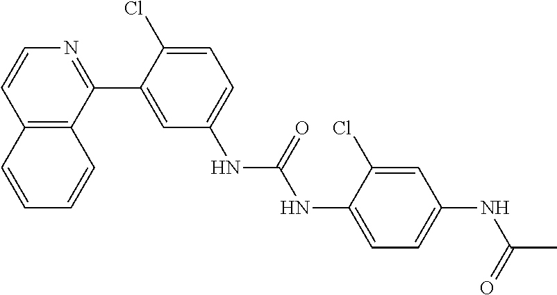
C12=C(C(C3=CC(NC(NC4=CC=C(NC(C)=O)C=C4Cl)=O)=CC=C3Cl)=NC=C1)C=CC=C2
